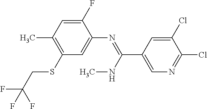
C1(F)=CC(C)=C(SCC(F)(F)F)C=C1N=C(C1=CN=C(Cl)C(Cl)=C1)NC
